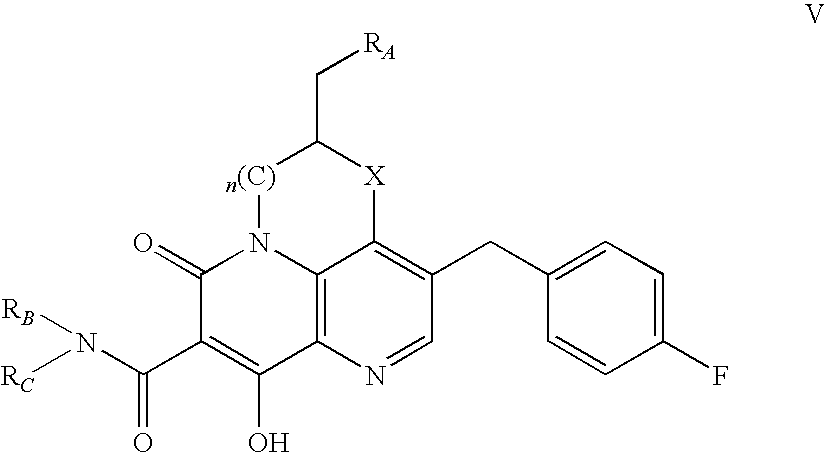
C1(=O)C(C(N([RC])[RB])=O)=C(O)C2=C3N1[n(C)]C(C[RA])[X]C3=C(CC1=CC=C(F)C=C1)C=N2
